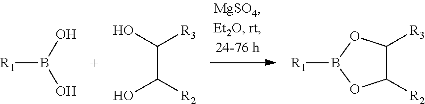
B([R1])(O)O.C(C(O)[R3])([R2])O.C1([R2])C([R3])OB([R1])O1
